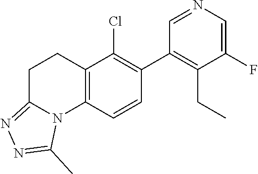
C12=C(C=CC(C3=C(CC)C(F)=CN=C3)=C1Cl)N1C(=NN=C1C)CC2
